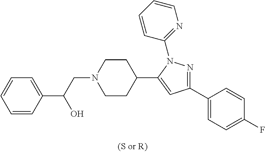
C1=CC(C(CN2CCC(C3=CC(C4=CC=C(F)C=C4)=NN3C3=NC=CC=C3)CC2)O)=CC=C1
